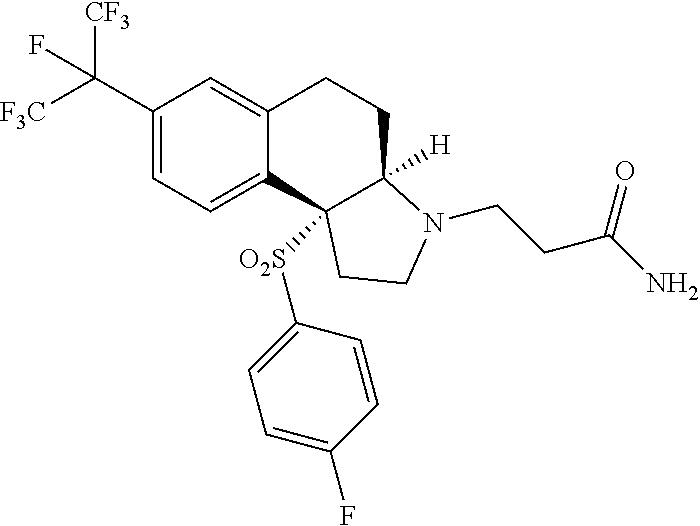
C1(C([F3C])([CF3])F)=CC=C2C(=C1)CCC1([H])C2([O2S]C2=CC=C(F)C=C2)CCN1CCC(N)=O
